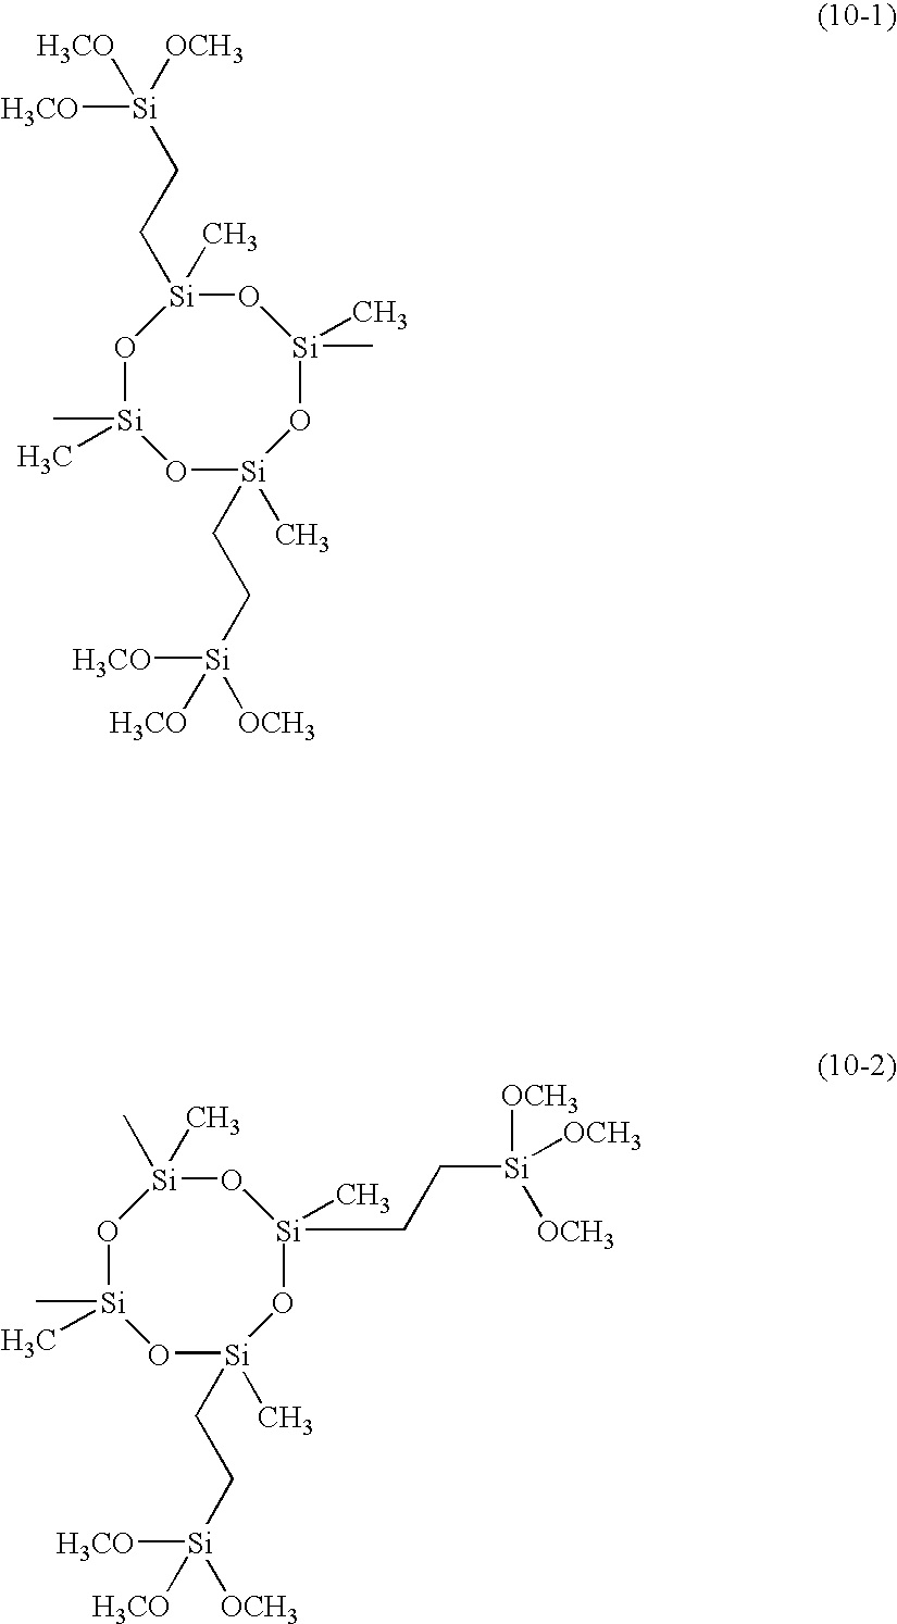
[H3CO][Si]([H3CO])([OCH3])CC[Si]1(C)O[Si](C)(C)O[Si](CC[Si]([OCH3])([H3CO])[H3CO])(C)O[Si](C)(C)O1.C[Si]1(C)O[Si](C)(C)O[Si](CC[Si]([OCH3])([H3CO])[H3CO])(C)O[Si](CC[Si]([OCH3])([OCH3])[OCH3])(C)O1
